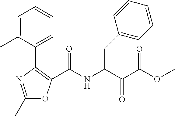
C1(C)=NC(C2=CC=CC=C2C)=C(C(NC(C(C(=O)OC)=O)CC2=CC=CC=C2)=O)O1
